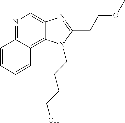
N1=C2C(=C3C(=C1)N=C(CCOC)N3CCCCO)C=CC=C2
